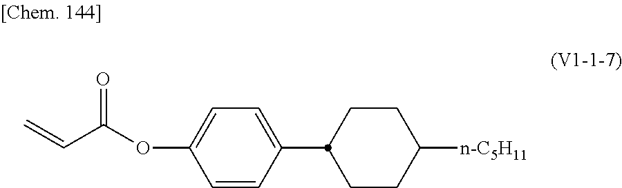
C1=C(OC(=O)C=C)C=CC(C2CCC([n-C5H11])CC2)=C1
